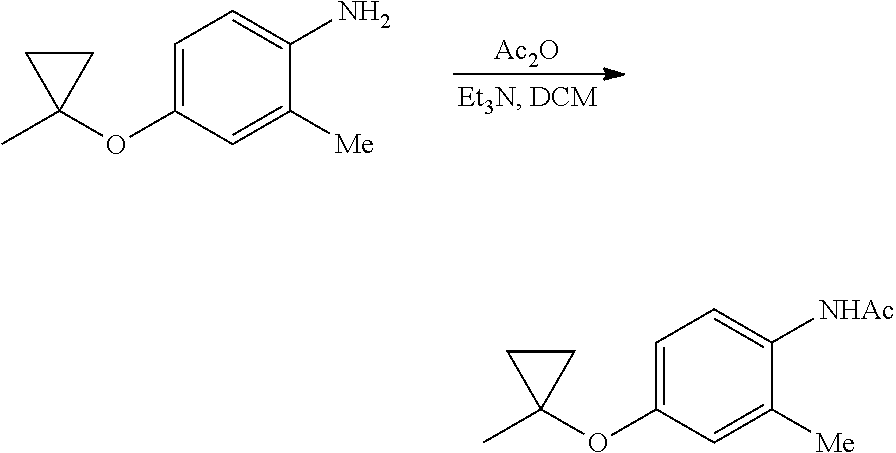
C1=C(OC2(C)CC2)C=C([Me])C(N)=C1.[Ac2O].C1=C(OC2(C)CC2)C=C([Me])C([NHAc])=C1
